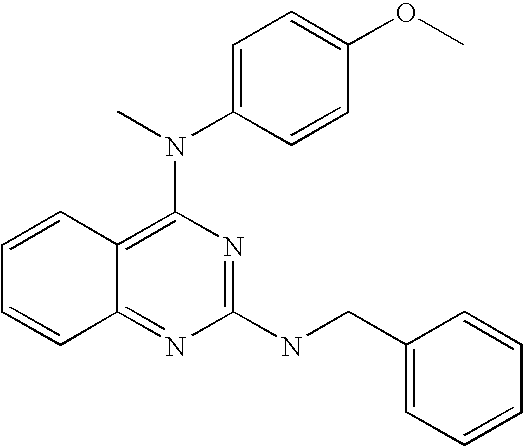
C1=C(N(C)C2=C3C(=NC(NCC4=CC=CC=C4)=N2)C=CC=C3)C=CC(OC)=C1
